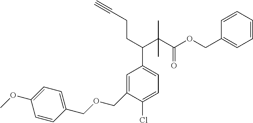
C1=C(COCC2=CC=C(OC)C=C2)C(Cl)=CC=C1C(CCC#C)C(C(OCC1=CC=CC=C1)=O)(C)C
